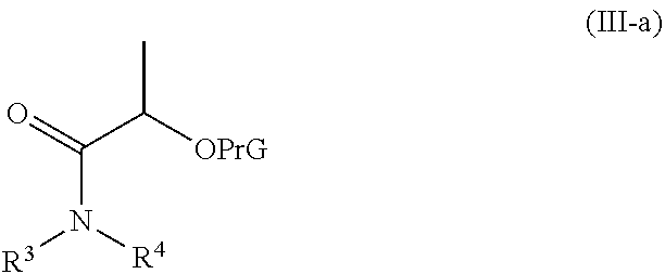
C(C([OPrG])C)(=O)N([R4])[R3]
